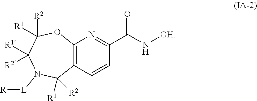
C12=C(C=CC(C(=O)N[OH])=N1)C([R1])([R2])N([L][R])C([R1])([R2])C([R2])([R1])O2
